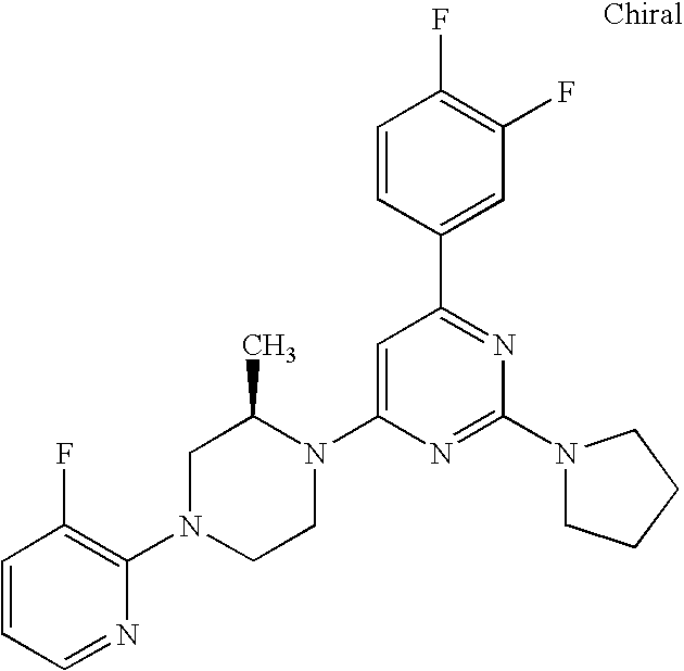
C1=CC=NC(N2CCN(C3=CC(C4=CC(F)=C(F)C=C4)=NC(N4CCCC4)=N3)C(C)C2)=C1F
